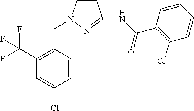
C1=CN(CC2=C(C(F)(F)F)C=C(Cl)C=C2)N=C1NC(C1=C(Cl)C=CC=C1)=O
